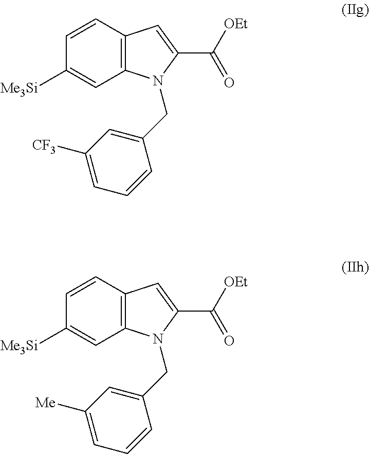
C12=C(C=CC([Me3Si])=C1)C=C(C([OEt])=O)N2CC1=CC([CF3])=CC=C1.C12=C(C=CC([Me3Si])=C1)C=C(C([OEt])=O)N2CC1=CC([Me])=CC=C1
